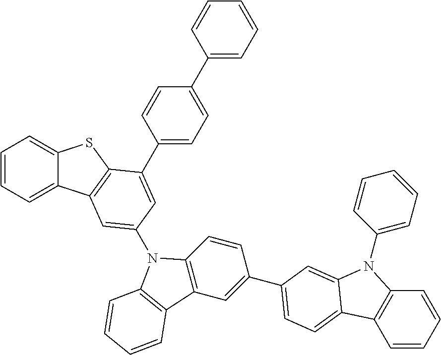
C1=CC=C2C(=C1)SC1=C2C=C(N2C3=C(C=C(C4=CC=C5C6=C(C=CC=C6)N(C6=CC=CC=C6)C5=C4)C=C3)C3=C2C=CC=C3)C=C1C1=CC=C(C2=CC=CC=C2)C=C1
